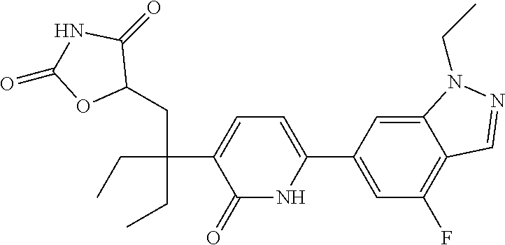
C1(C2=CC(F)=C3C(=C2)N(CC)N=C3)=CC=C(C(CC)(CC2C(=O)NC(=O)O2)CC)C(=O)N1
